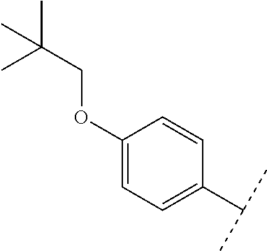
C1(OCC(C)(C)C)=CC=C(C(C)C)C=C1
